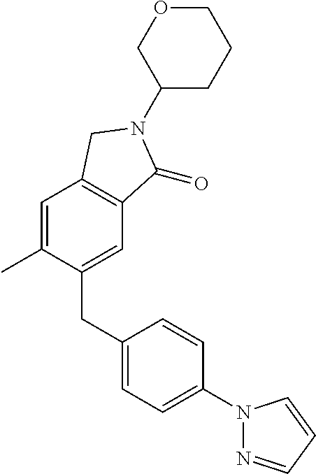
C1(CC2=CC=C(N3N=CC=C3)C=C2)=CC2=C(C=C1C)CN(C1CCCOC1)C2=O
